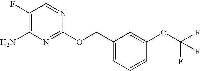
C1(F)=C(N)N=C(OCC2=CC=CC(OC(F)(F)F)=C2)N=C1
